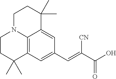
C1CC(C)(C)C2=C3N1CCC(C)(C)C3=CC(C=C(C(=O)O)[CN])=C2
